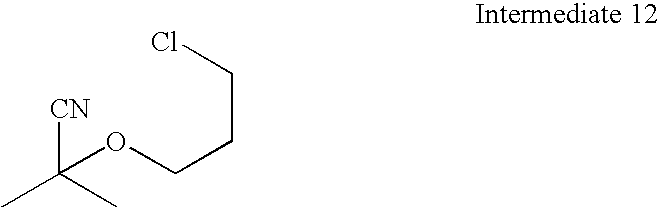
ClCCCOC(C)(C)[CN]
